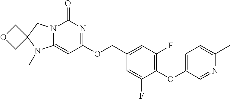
O(C1=C(F)C=C(COC2=NC(=O)N3C(=C2)N(C)C2(C3)COC2)C=C1F)C1=CC=C(C)N=C1
